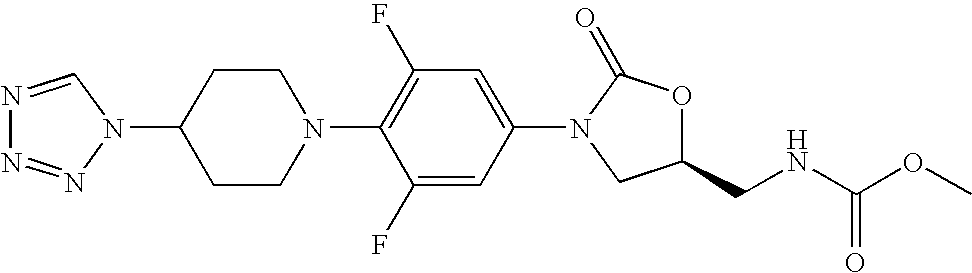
N1=CN(C2CCN(C3=C(F)C=C(N4C(=O)OC(CNC(OC)=O)C4)C=C3F)CC2)N=N1
